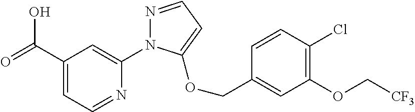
C(C1=CC=NC(N2N=CC=C2OCC2=CC(OC[CF3])=C(Cl)C=C2)=C1)(=O)O
